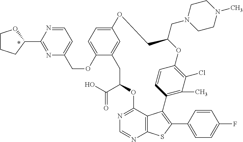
O1C2=C(Cl)C(C)=C(C=C2)C2=C(C3=CC=C(F)C=C3)SC3=C2C(=NC=N3)OC(C(O)=O)CC2=CC(=CC=C2OCC2=CC=NC(C3OCCC3)=N2)OCC1CN1CCN(C)CC1
